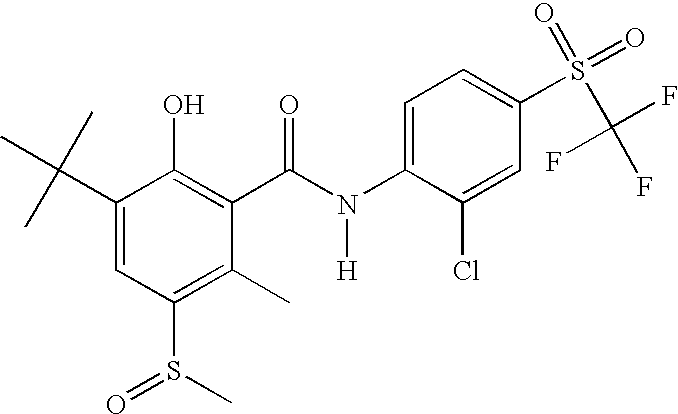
C1(C(C)(C)C)=CC(S(=O)C)=C(C)C(C(N(C2=CC=C(S(=O)(=O)C(F)(F)F)C=C2Cl)[H])=O)=C1O
